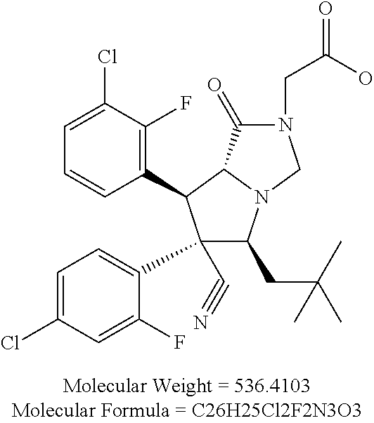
C1=C(Cl)C(F)=C(C2C(C3=CC=C(Cl)C=C3F)(C#N)C(CC(C)(C)C)N3C2C(=O)N(CC(O)=O)C3)C=C1
